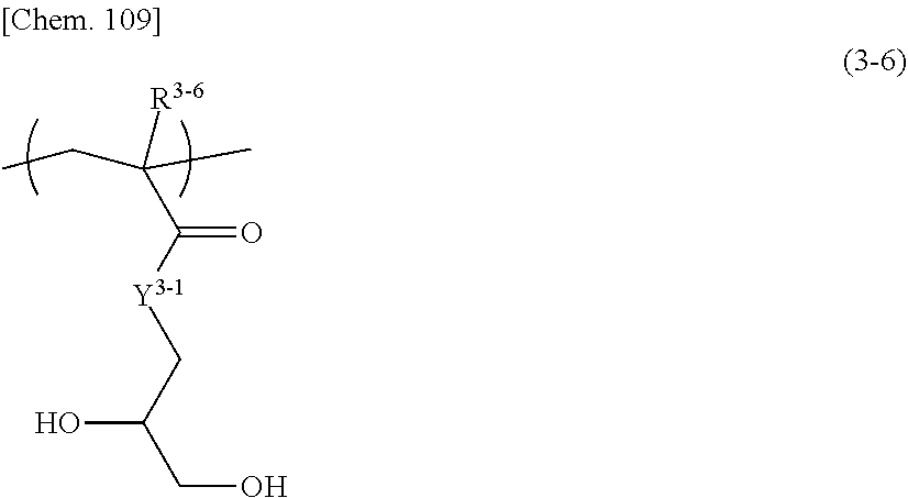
C([R3-6])(C)(CC)C([Y3-1]CC(CO)O)=O
